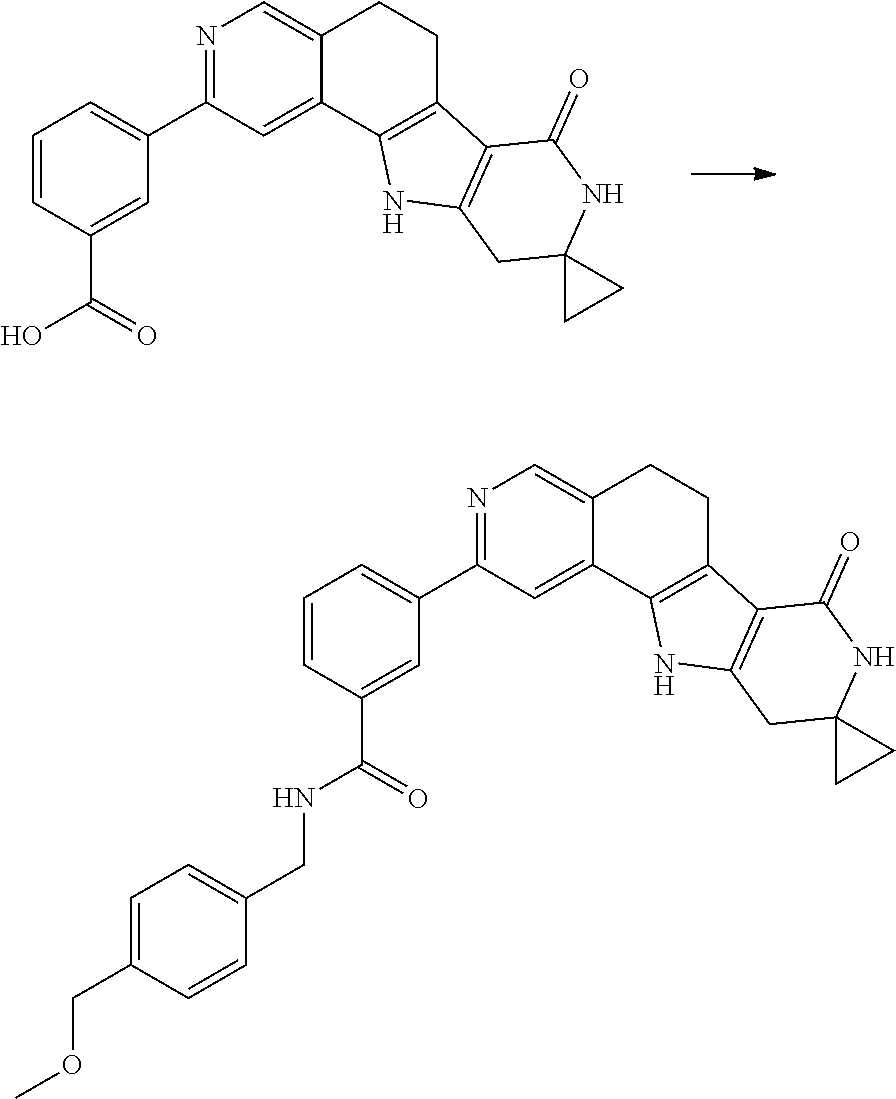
N1=C(C2=CC=CC(C(=O)O)=C2)C=C2C(=C1)CCC1=C2NC2=C1C(=O)NC1(C2)CC1.N1=C(C2=CC=CC(C(=O)NCC3=CC=C(COC)C=C3)=C2)C=C2C(=C1)CCC1=C2NC2=C1C(=O)NC1(C2)CC1
